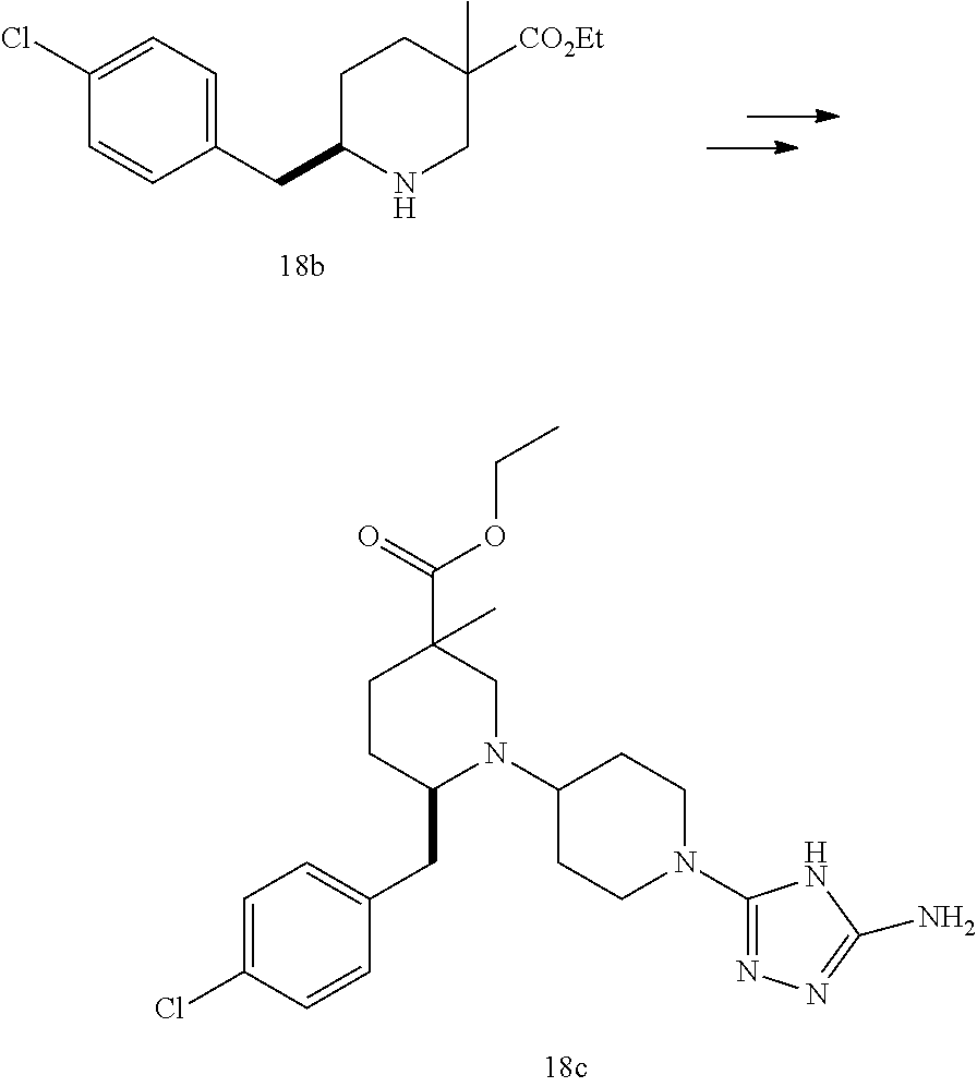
C1(CC2NCC([CO2Et])(C)CC2)=CC=C(Cl)C=C1.C1=C(Cl)C=CC(CC2N(C3CCN(C4=NN=C(N)N4)CC3)CC(C(=O)OCC)(C)CC2)=C1
